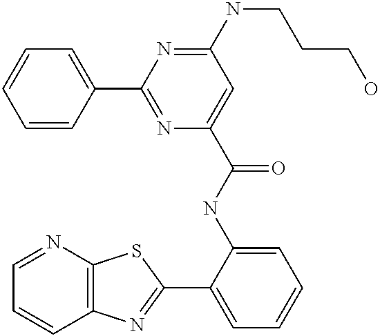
C1=NC2=C(C=C1)N=C(C1=CC=CC=C1NC(=O)C1=CC(NCCCO)=NC(C3=CC=CC=C3)=N1)S2
